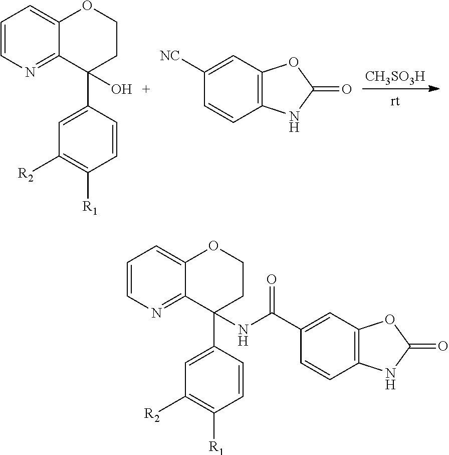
C1=CN=C2C(=C1)OCCC2(C1=CC([R2])=C([R1])C=C1)O.C12=C(C=C([NC])C=C1)OC(=O)N2.[CH3SO3H].C12=C(C=C(C(NC3(C4=CC([R2])=C([R1])C=C4)C4=NC=CC=C4OCC3)=O)C=C1)OC(=O)N2
